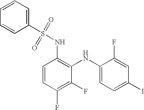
C1(S(=O)(=O)NC2=C(NC3=CC=C(I)C=C3F)C(F)=C(F)C=C2)=CC=CC=C1
